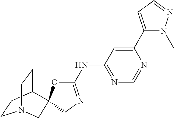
C1CC2CCN1CC21OC(NC2=NC=NC(C3=CC=NN3C)=C2)=NC1
